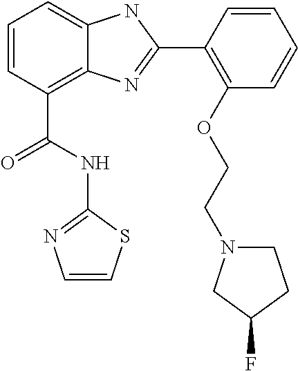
C1=CC(C(NC2=NC=CS2)=O)=C2C(=C1)NC(C1=C(OCCN3CCC(F)C3)C=CC=C1)=N2
